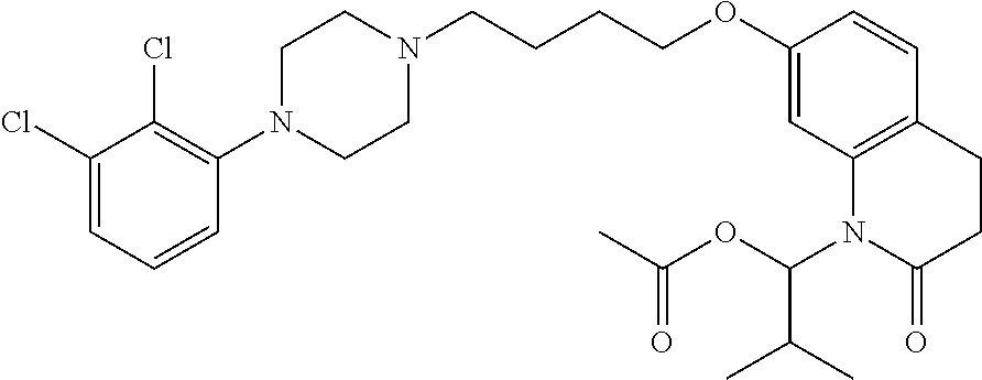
C1(Cl)=CC=CC(N2CCN(CCCCOC3=CC4=C(C=C3)CCC(=O)N4C(OC(C)=O)C(C)C)CC2)=C1Cl
